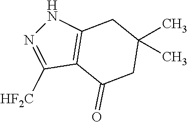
N1C2=C(C([HF2C])=N1)C(=O)CC(C)(C)C2
